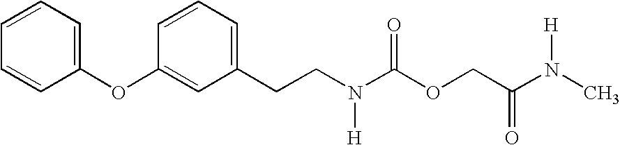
C(CN(C(OCC(N(C)[H])=O)=O)[H])C1=CC=CC(OC2=CC=CC=C2)=C1
